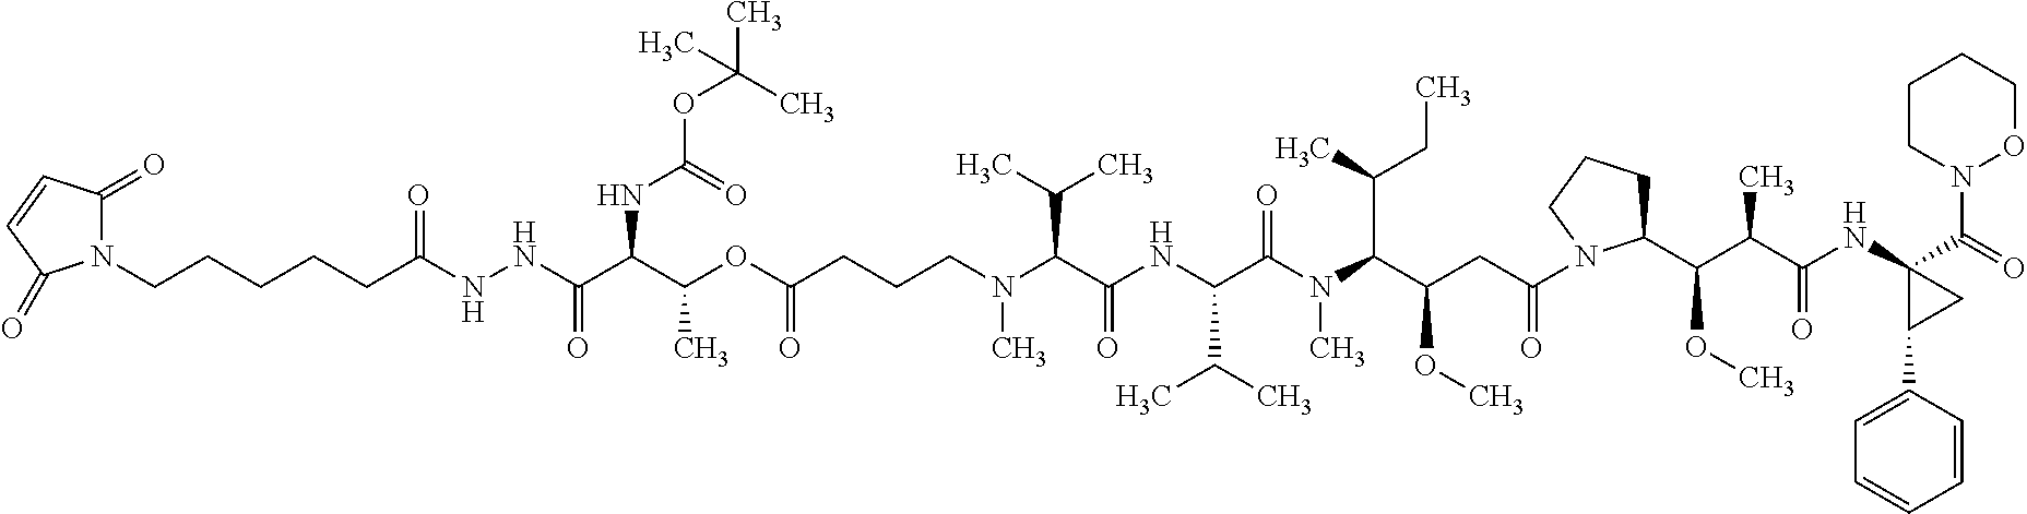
N(C(C(N(C(C(CC(N1C(C(C(C(NC2(C(=O)N3OCCCC3)C(C3=CC=CC=C3)C2)=O)C)OC)CCC1)=O)OC)C(C)CC)C)=O)C(C)C)C(C(N(CCCC(OC(C(NC(=O)OC(C)(C)C)C(NNC(CCCCCN1C(=O)C=CC1=O)=O)=O)C)=O)C)C(C)C)=O
